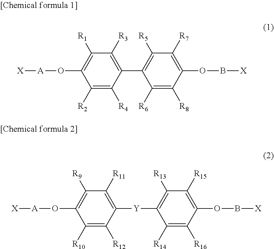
C1([R2])=C([R4])C(C2=C([R5])C([R7])=C(OB[X])C([R8])=C2[R6])=C([R3])C([R1])=C1O[A][X].C1([R10])=C([R12])C([Y]C2=C([R13])C([R15])=C(OB[X])C([R16])=C2[R14])=C([R11])C([R9])=C1O[A][X]
